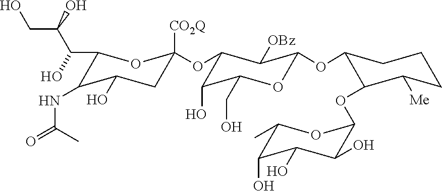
C1CC([Me])C(OC2OC(C)C(O)C(O)C2O)C(OC2C([OBz])C(OC3([CO2Q])OC(C(C(CO)O)O)C(NC(=O)C)C(O)C3)C(O)C(CO)O2)C1
